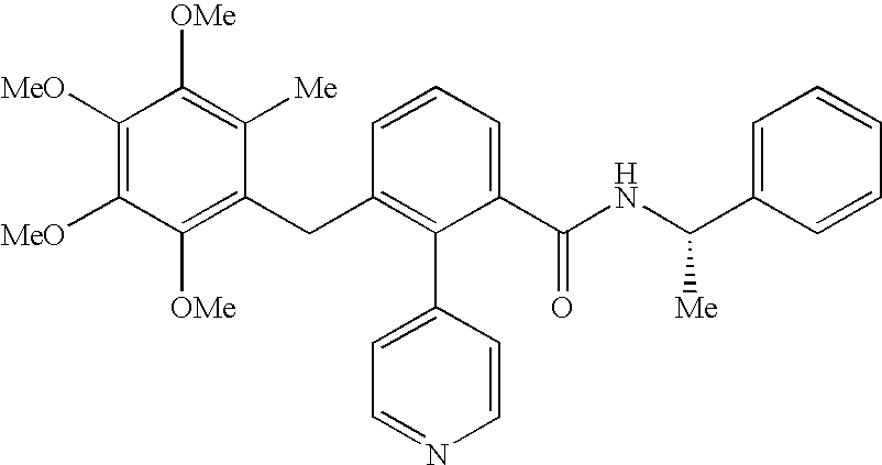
C1([MeO])=C([MeO])C([OMe])=C(CC2=C(C3=CC=NC=C3)C(C(NC(C3=CC=CC=C3)[Me])=O)=CC=C2)C([Me])=C1[OMe]
